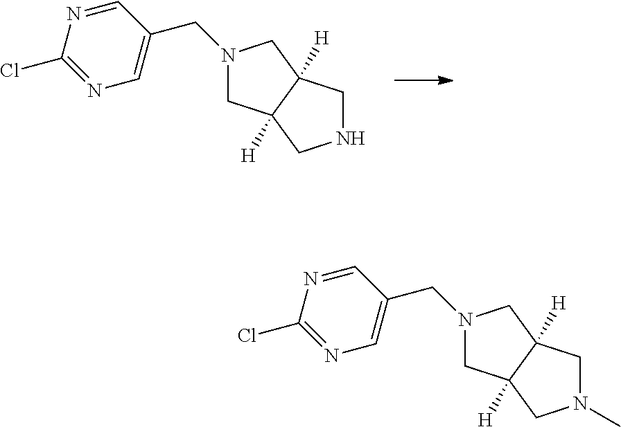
N1(CC2=CN=C(Cl)N=C2)CC2([H])C([H])(C1)CNC2.N1(CC2=CN=C(Cl)N=C2)CC2([H])C([H])(C1)CN(C)C2
